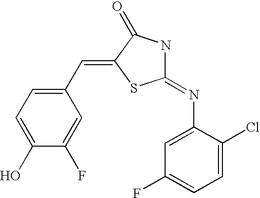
C1(O)=CC=C(C=C2C(=O)NC(=NC3=CC(F)=CC=C3Cl)S2)C=C1F
